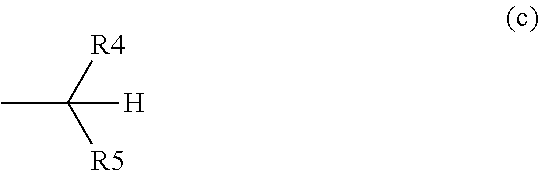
CC([R4])([R5])[H]
